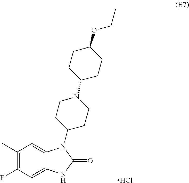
C1=C2C(=CC(F)=C1C)NC(=O)N2C1CCN(C2CCC(OCC)CC2)CC1.Cl
